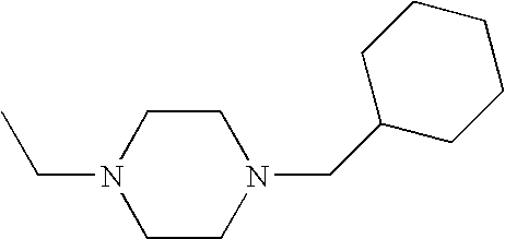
CCN1CCN(CC2CCCCC2)CC1
